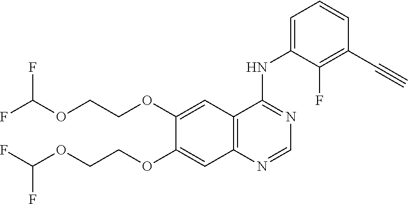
C12=C(C=C(OCCOC(F)F)C(OCCOC(F)F)=C1)C(NC1=CC=CC(C#C)=C1F)=NC=N2
